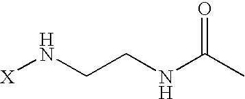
[X]NCCNC(C)=O
